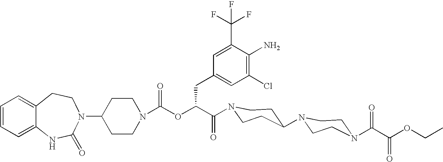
C12=CC=CC=C1NC(=O)N(C1CCN(C(OC(C(=O)N3CCC(N4CCN(C(C(OCC)=O)=O)CC4)CC3)CC3=CC(Cl)=C(N)C(C(F)(F)F)=C3)=O)CC1)CC2
